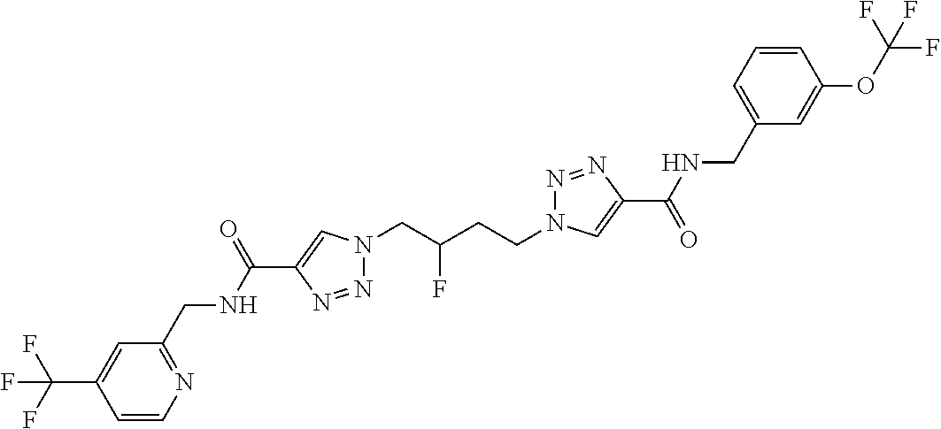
C1(C(NCC2=NC=CC(C(F)(F)F)=C2)=O)=CN(CC(CCN2N=NC(C(=O)NCC3=CC=CC(OC(F)(F)F)=C3)=C2)F)N=N1
